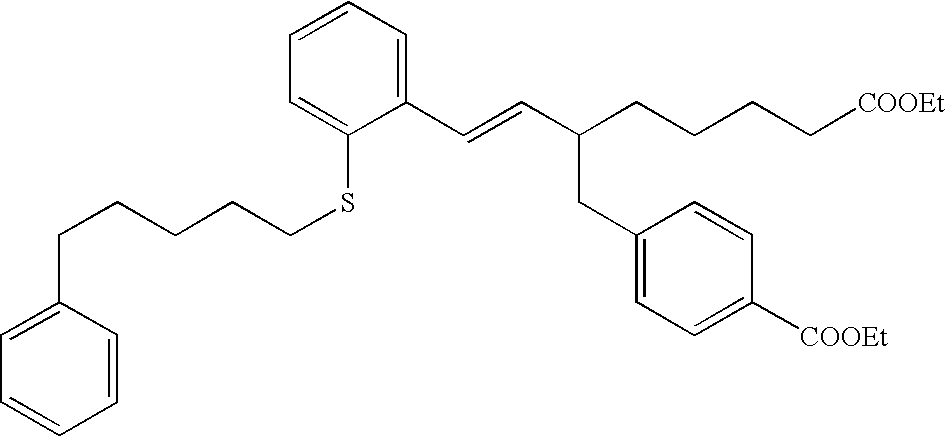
C1=CC=C(C=CC(CCCC[COOEt])CC2=CC=C([COOEt])C=C2)C(SCCCCCC2=CC=CC=C2)=C1
